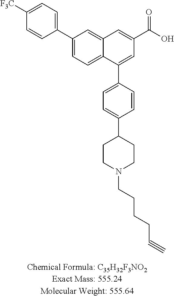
C1=CC(C2=CC=C3C(=C2)C=C(C(=O)O)C=C3C2=CC=C(C3CCN(CCCCC#C)CC3)C=C2)=CC=C1[F3C]
